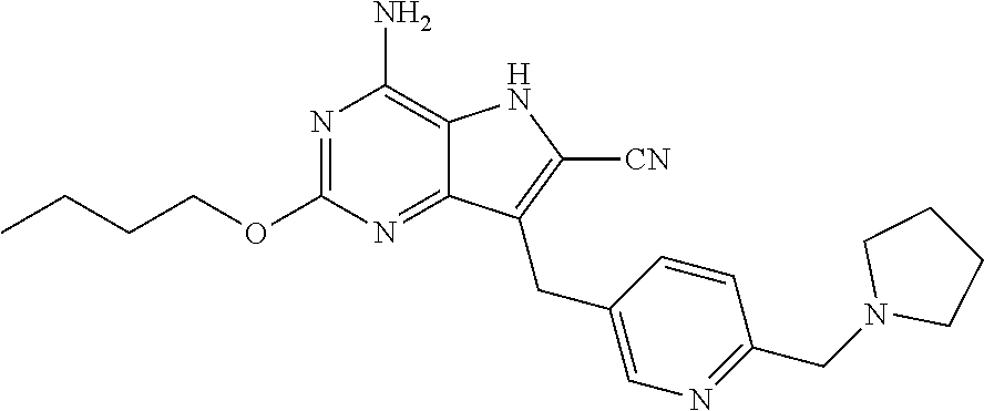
N1=C(OCCCC)N=C2C(=C1N)NC([CN])=C2CC1=CN=C(CN2CCCC2)C=C1
